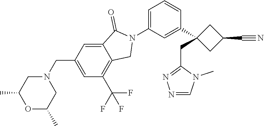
C1=NN=C(CC2(C3=CC(N4C(=O)C5=CC(CN6CC(C)OC(C)C6)=CC(C(F)(F)F)=C5C4)=CC=C3)CC(C#N)C2)N1C
